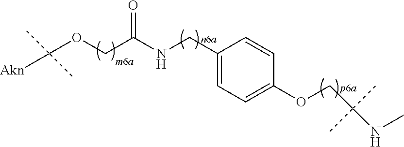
C1(CNC(COC([Akn])(C)C)=O)=CC=C(OCC(NC)(C)C)C=C1
